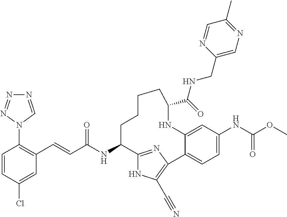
C(C(NC1C2=NC(=C(C#N)N2)C2=CC=C(NC(OC)=O)C=C2NC(C(=O)NCC2=CN=C(C)C=N2)CCCC1)=O)=CC1=C(N2C=NN=N2)C=CC(Cl)=C1
